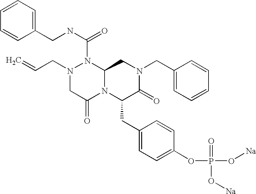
N1(CC=C)CC(=O)N2C(N1C(NCC1=CC=CC=C1)=O)CN(CC1=CC=CC=C1)C(=O)C2CC1=CC=C(OP(=O)(O[Na])O[Na])C=C1
